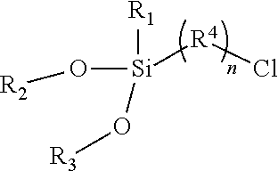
[Si]([R4]Cl)([R1])(O[R3])O[R2]
